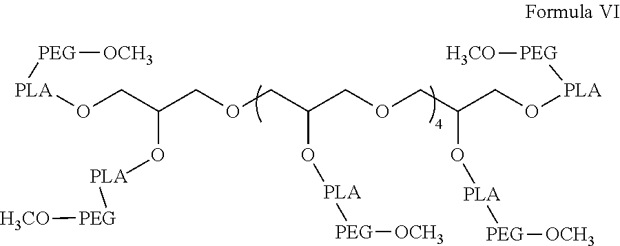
O(CC(COCC(COCC(CO[PLA][PEG][H3CO])O[PLA][PEG][OCH3])O[PLA][PEG][OCH3])O[PLA][PEG][H3CO])[PLA][PEG][OCH3]
